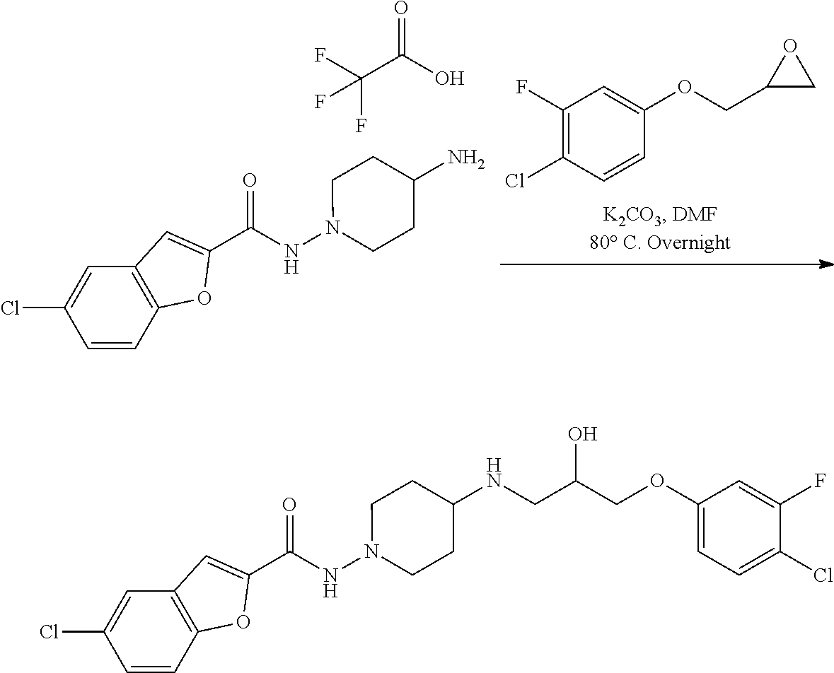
C1(F)=C(Cl)C=CC(OCC2CO2)=C1.C12=C(C=CC(Cl)=C1)OC(C(NN1CCC(N)CC1)=O)=C2.FC(C(O)=O)(F)F.C12=C(C=CC(Cl)=C1)OC(C(NN1CCC(NCC(COC3=CC=C(Cl)C(F)=C3)O)CC1)=O)=C2
